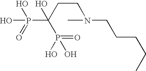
OP(C(O)(P(O)(=O)O)CCN(CCCCC)C)(O)=O
